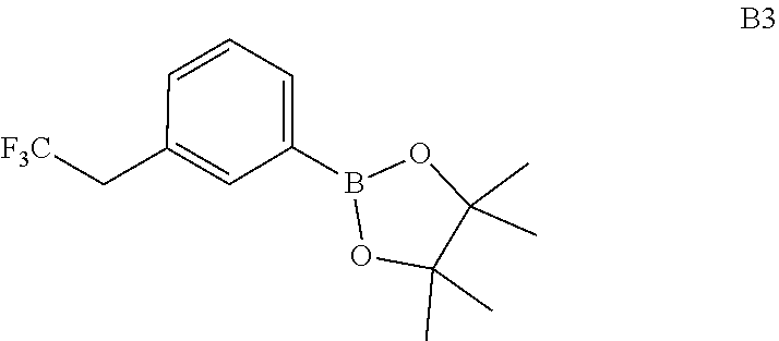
C1(C)(C)C(C)(C)OB(C2=CC=CC(C[F3C])=C2)O1
